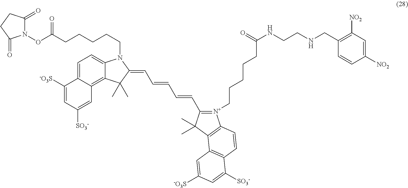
N1(OC(CCCCCN2C3=CC=C4C(=C3C(C)(C)C2=CC=CC=CC2=[N+](CCCCCC(NCCNCC3=C([NO2])C=C([NO2])C=C3)=O)C3=C(C2(C)C)C2=C(C=C3)C([SO3-])=CC([-O3S])=C2)C=C([SO3-])C=C4[-O3S])=O)C(=O)CCC1=O
